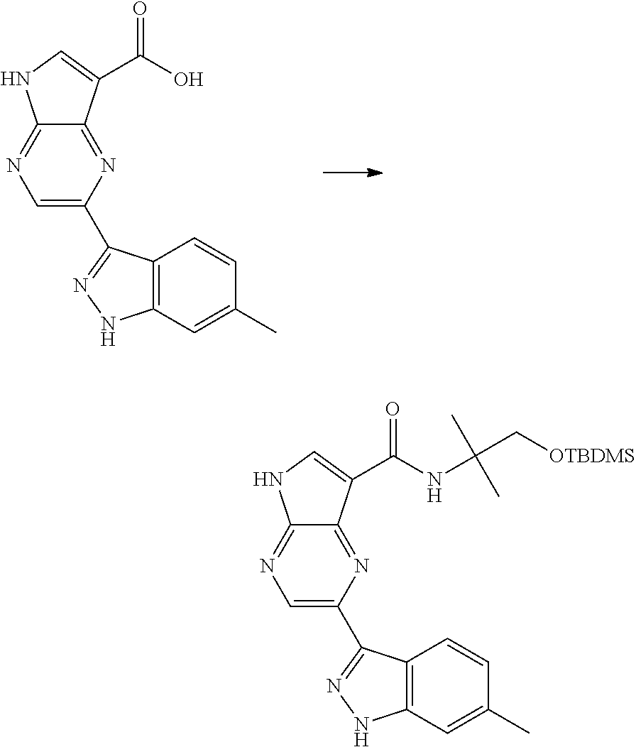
C1=C(C2=NNC3=C2C=CC(C)=C3)N=C2C(=N1)NC=C2C(O)=O.C1=C(C2=NNC3=C2C=CC(C)=C3)N=C2C(=N1)NC=C2C(NC(C)(C)C[OTBDMS])=O
